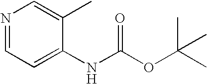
N1=CC=C(NC(OC(C)(C)C)=O)C(C)=C1
